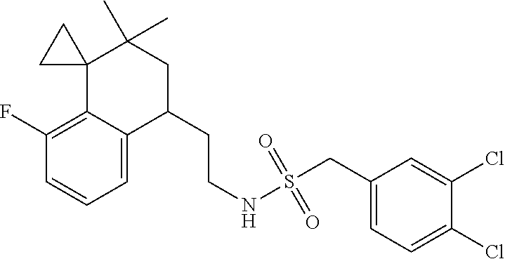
C1(F)=C2C(=CC=C1)C(CCNS(CC1=CC=C(Cl)C(Cl)=C1)(=O)=O)CC(C)(C)C21CC1
